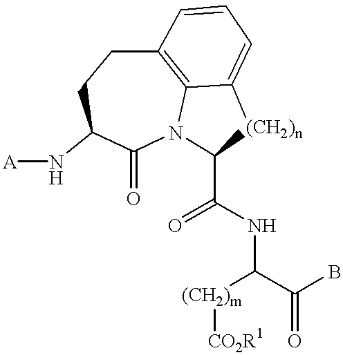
C1(=O)N2C3=C(CCC1N[A])C=CC=C3[(CH2)n]C2C(=O)NC([(CH2)m][CO2R1])C(B)=O
